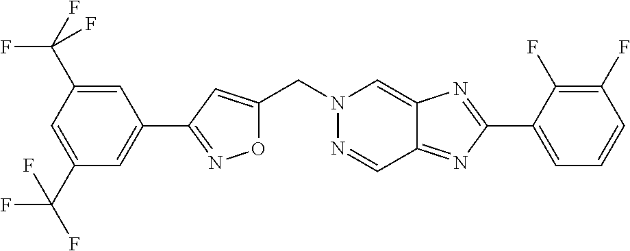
O1C(CN2N=CC3=NC(C4=CC=CC(F)=C4F)=NC3=C2)=CC(C2=CC(C(F)(F)F)=CC(C(F)(F)F)=C2)=N1
